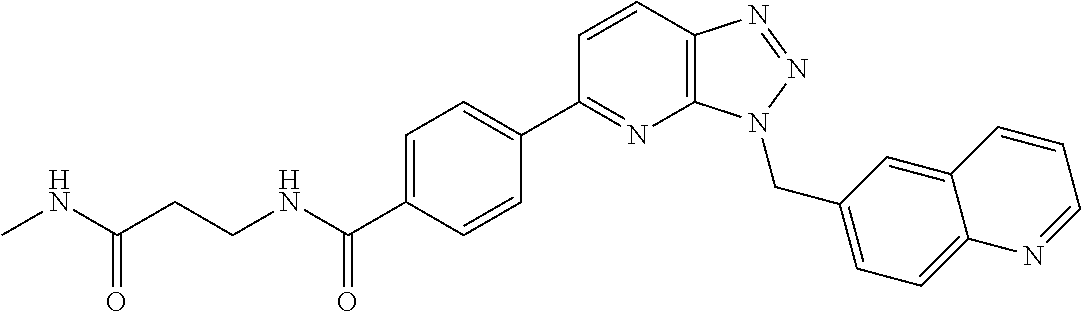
C1=CC2=C(N=C1C1=CC=C(C(NCCC(NC)=O)=O)C=C1)N(CC1=CC=C3C(=C1)C=CC=N3)N=N2
